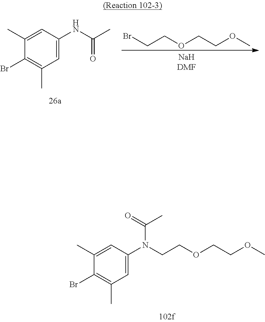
C1(C)=CC(N(CCOCCOC)C(=O)C)=CC(C)=C1Br.C1(C)=CC(NC(=O)C)=CC(C)=C1Br.BrCCOCCOC
